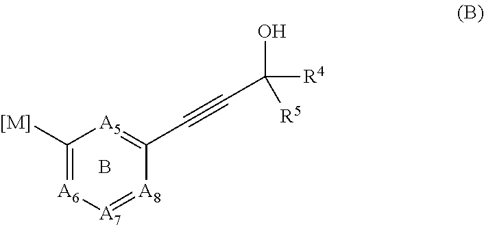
[A6]1=C([[M]])[A5]=C(C#CC([R5])(O)[R4])[A8]=[A7]1.B
